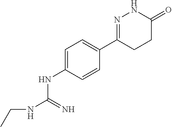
C1=C(NC(NCC)=N)C=CC(C2=NNC(=O)CC2)=C1
